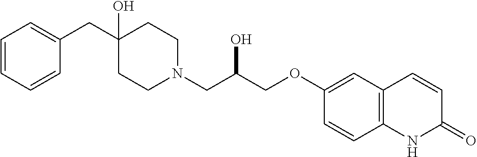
C1=CC=CC(CC2(O)CCN(CC(COC3=CC4=C(C=C3)NC(=O)C=C4)O)CC2)=C1
